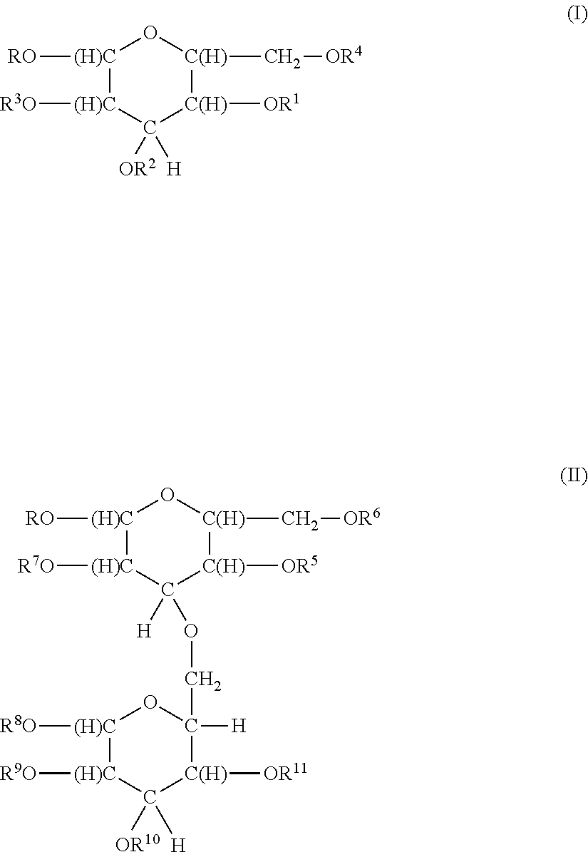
[(H)C]1([RO])[(H)C]([R3O])C([OR2])([H])[C(H)]([OR1])[C(H)](C[OR4])O1.[(H)C]1([RO])[(H)C]([R7O])C([H])(OCC2([H])[C(H)]([OR11])C([OR10])([H])[(H)C]([R9O])[(H)C]([R8O])O2)[C(H)]([OR5])[C(H)](C[OR6])O1
